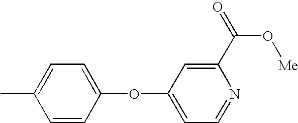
C1=CC(OC2=CC=NC(C(=O)O[Me])=C2)=CC=C1C
